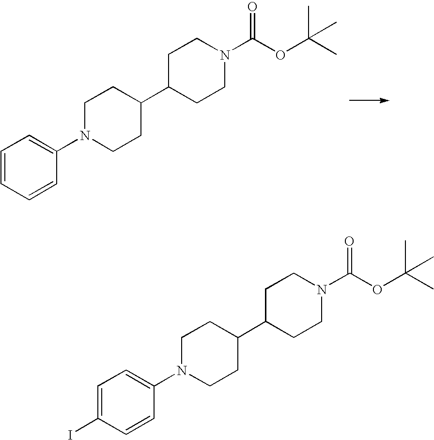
C1=CC=CC(N2CCC(C3CCN(C(OC(C)(C)C)=O)CC3)CC2)=C1.C1=C(I)C=CC(N2CCC(C3CCN(C(OC(C)(C)C)=O)CC3)CC2)=C1
